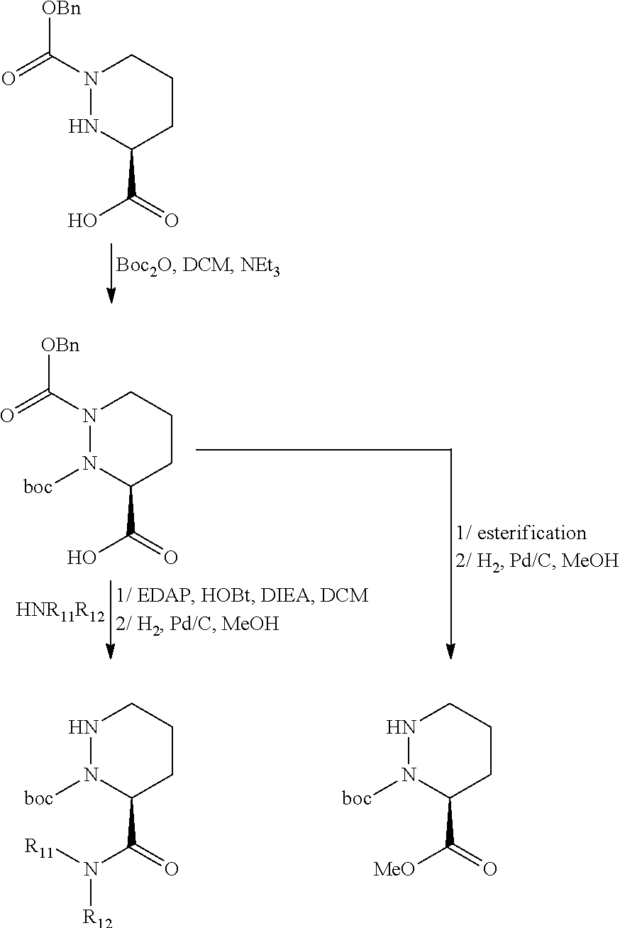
N1(C(=O)[OBn])NC(C(O)=O)CCC1.N1N([boc])C(C(N([R11])[R12])=O)CCC1.N1N([boc])C(C([MeO])=O)CCC1.N1(C(=O)[OBn])N([boc])C(C(O)=O)CCC1.[HNR11R12]
